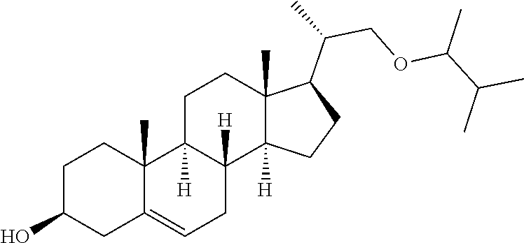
C1=C2CC(O)CCC2(C)C2([H])CCC3(C)C(C(COC(C(C)C)C)C)CCC3([H])C2([H])C1
